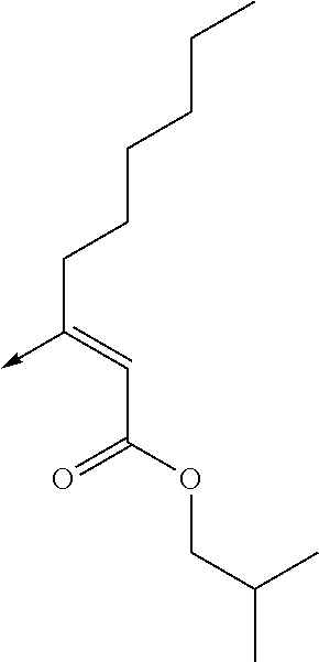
C(C(OCC(C)C)=O)=C(CCCCCC)->C
